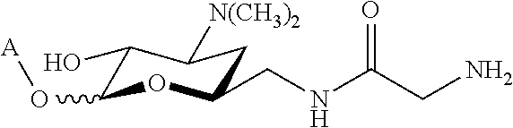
C1(O)C(O[A])OC(CNC(CN)=O)CC1[N(CH3)2]
